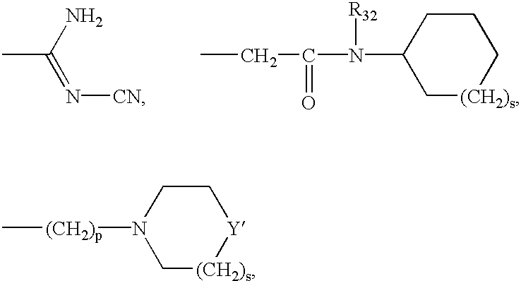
CC(N)=N[CN].CCC(N(C1C[(CH2)s]CCC1)[R32])=O.C[(CH2)p]N1C[(CH2)s][Y]CC1
